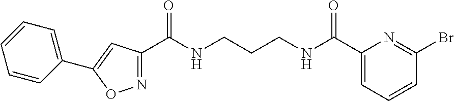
N1=C(C(NCCCNC(C2=CC=CC(Br)=N2)=O)=O)C=C(C2=CC=CC=C2)O1
